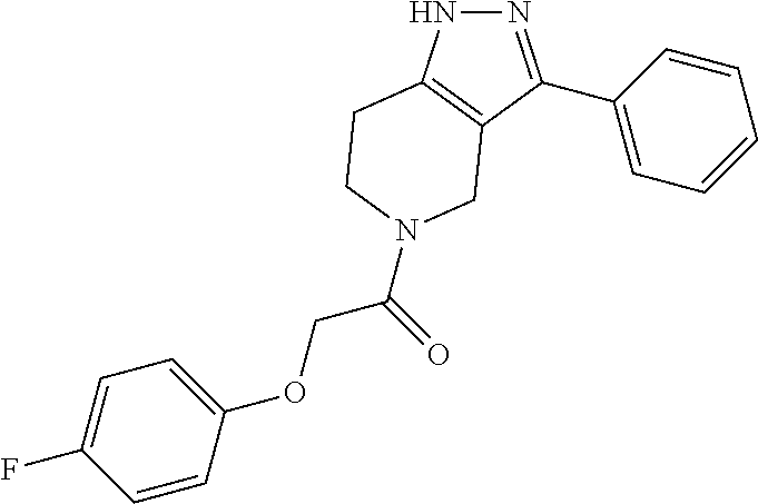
N1N=C(C2=CC=CC=C2)C2=C1CCN(C(COC1=CC=C(F)C=C1)=O)C2
